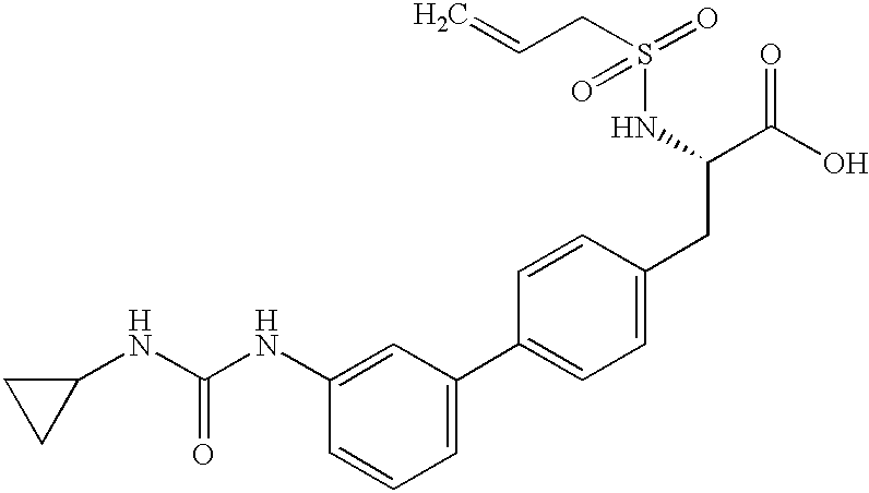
C1(NC(NC2=CC(C3=CC=C(CC(C(O)=O)NS(=O)(=O)CC=C)C=C3)=CC=C2)=O)CC1
